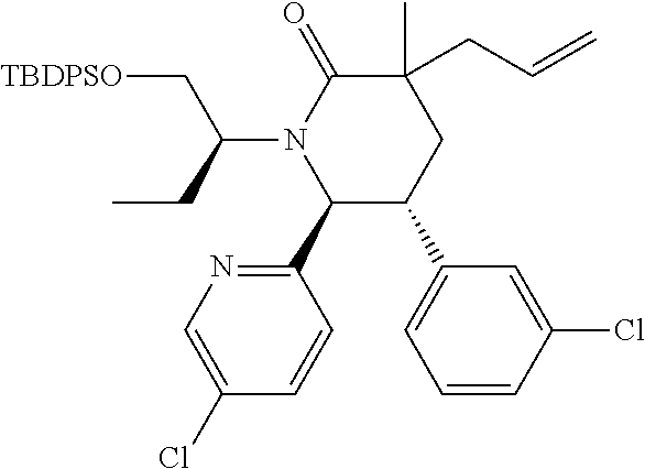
C1(C)(CC=C)C(=O)N(C(C[TBDPSO])CC)C(C2=NC=C(Cl)C=C2)C(C2=CC=CC(Cl)=C2)C1
